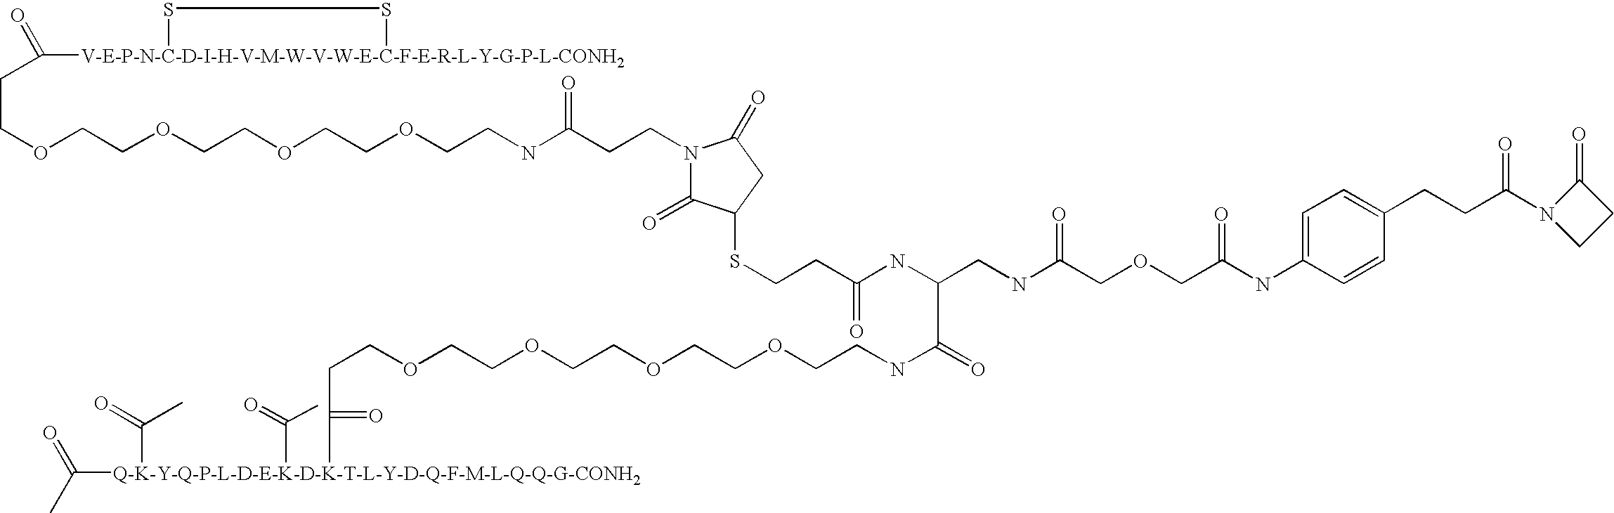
CC([Q-K-Y-Q-P-L-D-E-K-D-K-T-L-Y-D-Q-F-M-L-Q-Q-G-CONH2](C(=O)C)(C(C)=O)C(=O)CCOCCOCCOCCOCCNC(=O)C(CNC(COCC(NC1=CC=C(CCC(N2CCC2=O)=O)C=C1)=O)=O)NC(CCSC1C(=O)N(CCC(=O)NCCOCCOCCOCCOCCC([V-E-P-N-C-D-I-H-V-M-W-V-W-E-C-F-E-R-L-Y-G-P-L-CONH2]2SS2)=O)C(=O)C1)=O)=O
